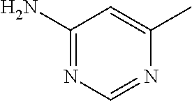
C1(N)=NC=NC(C)=C1
